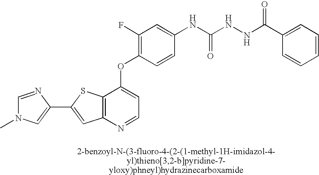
C12=C(SC(C3=CN(C)C=N3)=C1)C(OC1=C(F)C=C(NC(=O)NNC(=O)C3=CC=CC=C3)C=C1)=CC=N2
